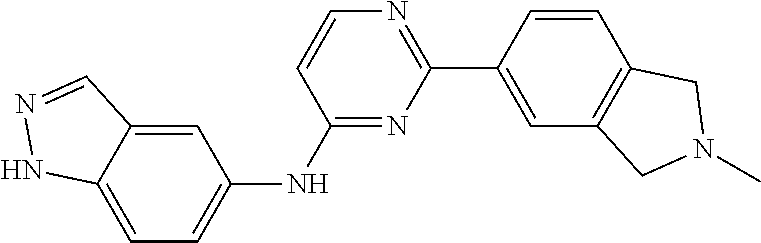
C12=CC=C(NC3=NC(C4=CC5=C(C=C4)CN(C)C5)=NC=C3)C=C1C=NN2
